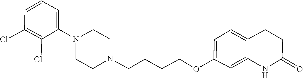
N1(C2=CC=CC(Cl)=C2Cl)CCN(CCCCOC2=CC=C3CCC(=O)NC3=C2)CC1
